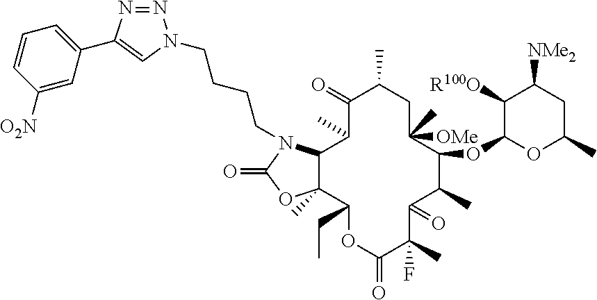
C1=CC=C(C2=CN(CCCCN3C4C(C)(OC3=O)C(CC)OC(=O)C(C)(F)C(=O)C(C)C(OC3OC(C)CC([NMe2])C3[R100O])C([OMe])(C)CC(C)C(=O)C4C)N=N2)C=C1[O2N]
